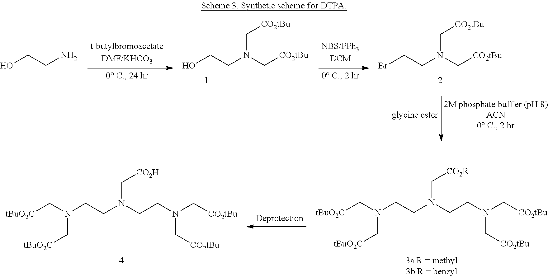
N(C[CO2tBu])(CCBr)C[CO2tBu].N(C[CO2tBu])(CCO)C[CO2tBu].OCCN.[CO2tBu]CN(CCN(C[CO2H])CCN(C[tBuO2C])C[tBuO2C])C[CO2tBu].[CO2tBu]CN(CCN(C[CO2R])CCN(C[tBuO2C])C[tBuO2C])C[CO2tBu]
